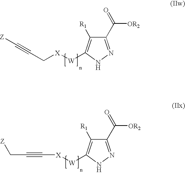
C1(C(=O)[OR2])=NNC([W][X]CC#C[Z])=C1[R1].C1(C(=O)[OR2])=NNC([W][X]C#CC[Z])=C1[R1]
